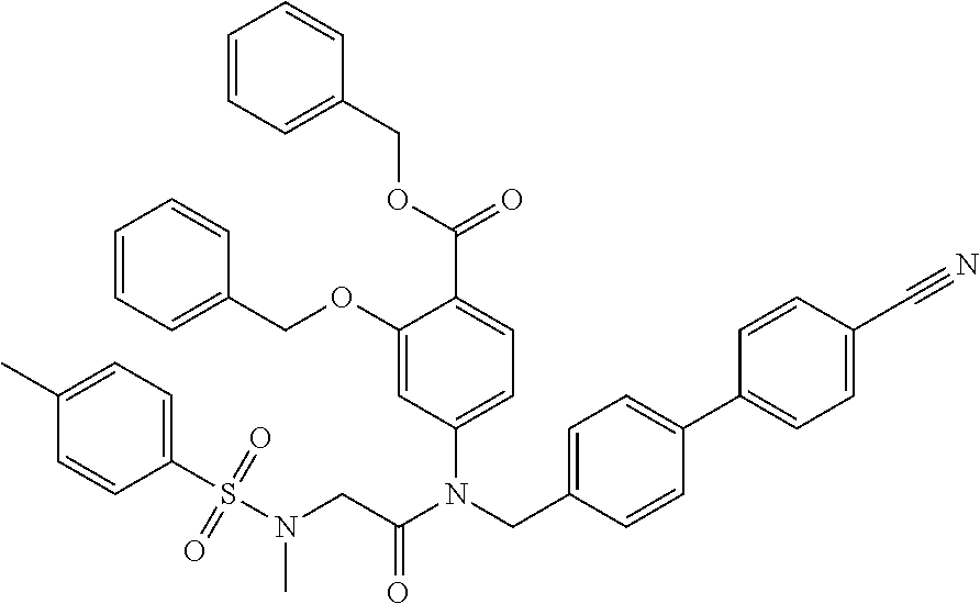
C1(OCC2=CC=CC=C2)=CC(N(CC2=CC=C(C3=CC=C(C#N)C=C3)C=C2)C(CN(S(C2=CC=C(C)C=C2)(=O)=O)C)=O)=CC=C1C(=O)OCC1=CC=CC=C1
